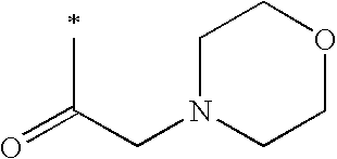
O=C(CN1CCOCC1)C
